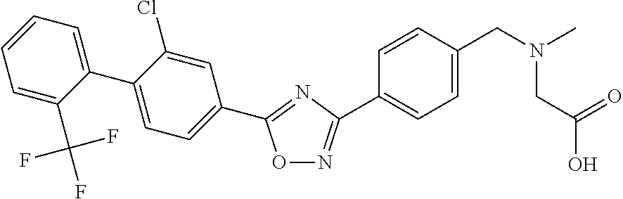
O1N=C(C2=CC=C(CN(C)CC(=O)O)C=C2)N=C1C1=CC=C(C2=CC=CC=C2C(F)(F)F)C(Cl)=C1
